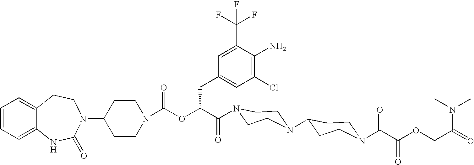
C12=CC=CC=C1NC(=O)N(C1CCN(C(OC(C(=O)N3CCN(C4CCN(C(C(OCC(N(C)C)=O)=O)=O)CC4)CC3)CC3=CC(Cl)=C(N)C(C(F)(F)F)=C3)=O)CC1)CC2
